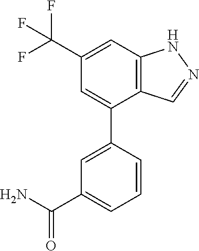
C12=C(C=C(C(F)(F)F)C=C1C1=CC(C(N)=O)=CC=C1)NN=C2
